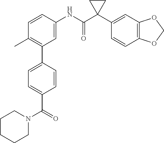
C1(C2=C(C)C=CC(NC(C3(C4=CC5=C(C=C4)OCO5)CC3)=O)=C2)=CC=C(C(N2CCCCC2)=O)C=C1
